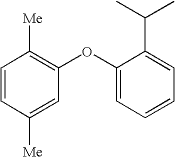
C1=CC([Me])=CC(OC2=CC=CC=C2C(C)C)=C1[Me]
